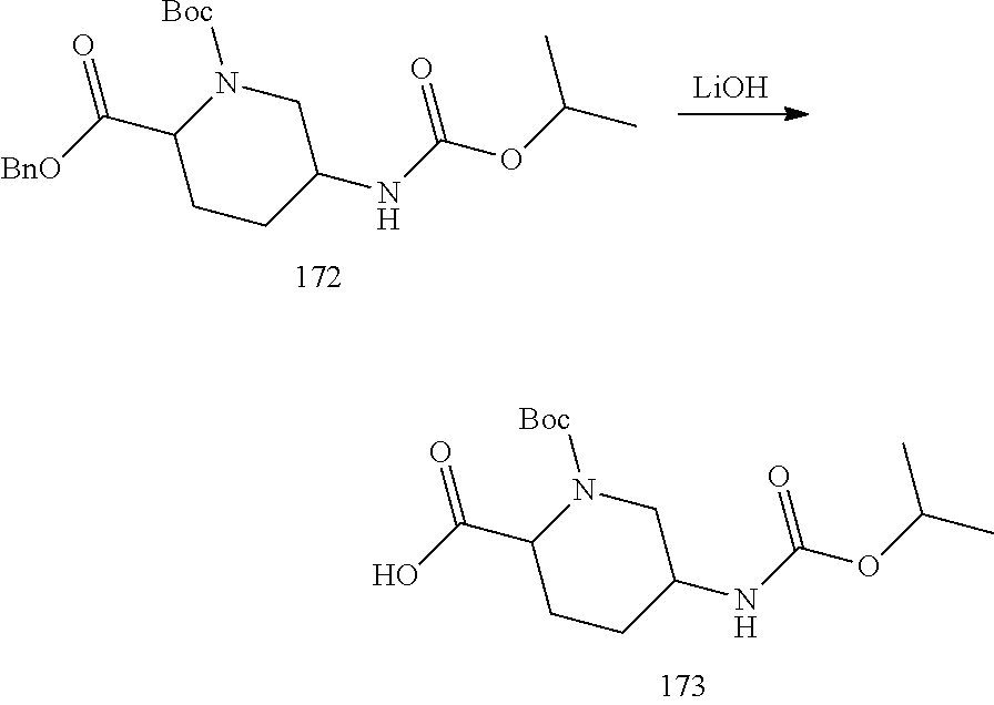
C1CC(NC(=O)OC(C)C)CN([Boc])C1C(=O)O.[LiOH].C1CC(NC(=O)OC(C)C)CN([Boc])C1C(=O)[BnO]
